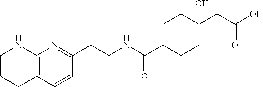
C1CCC2=C(N1)N=C(CCNC(=O)C1CCC(CC(=O)O)(O)CC1)C=C2
